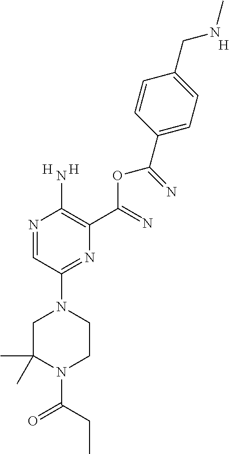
[H].[H].[H].N1=CC(N2CC(C)(C)N(C(CC)=O)CC2)=NC(C(OC(C2=CC=C(CNC)C=C2)=N)=N)=C1N
